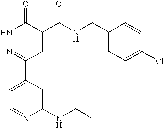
N1N=C(C2=CC=NC(NCC)=C2)C=C(C(NCC2=CC=C(Cl)C=C2)=O)C1=O
